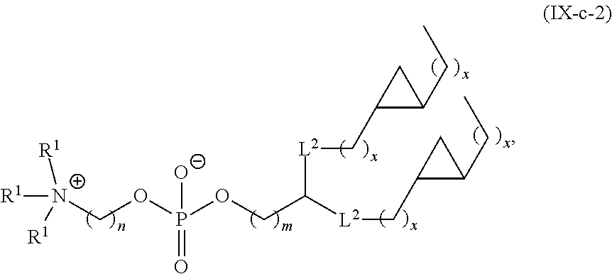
[R1][N+](COP(OCC([L2]CC1C(CC)C1)[L2]CC1C(CC)C1)([O-])=O)([R1])[R1]
